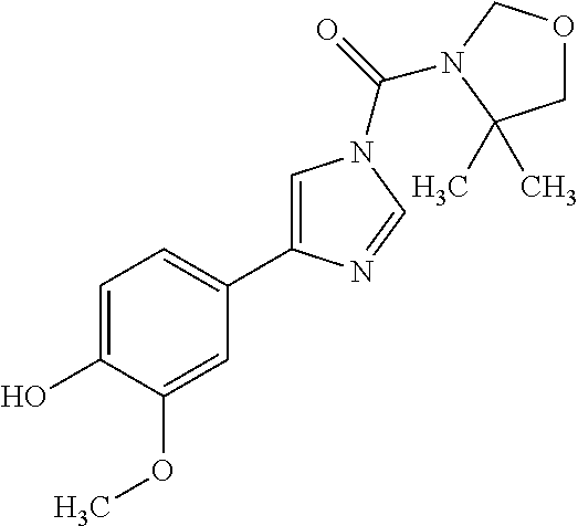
C1=C(O)C(OC)=CC(C2=CN(C(=O)N3COCC3(C)C)C=N2)=C1
